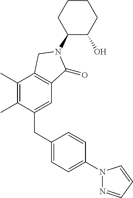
C1(CC2=CC=C(N3N=CC=C3)C=C2)=CC2=C(C(C)=C1C)CN(C1C(O)CCCC1)C2=O
